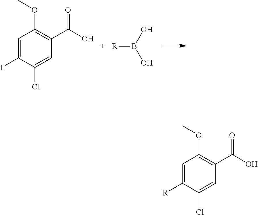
C1=C(I)C(Cl)=CC(C(O)=O)=C1OC.[R]B(O)O.C1=C([R])C(Cl)=CC(C(O)=O)=C1OC
